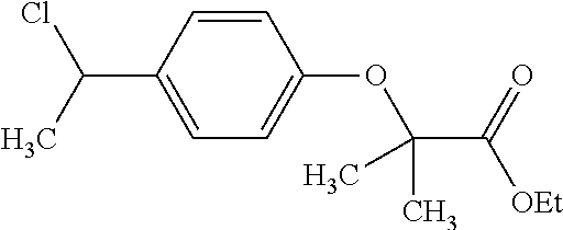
O(C(C)(C(=O)[OEt])C)C1=CC=C(C(C)Cl)C=C1
